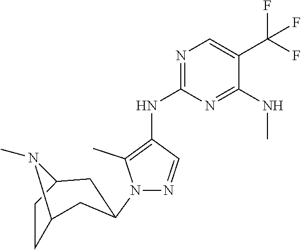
N1=C(NC2=C(C)N(C3CC4CCC(C3)N4C)N=C2)N=C(NC)C(C(F)(F)F)=C1
